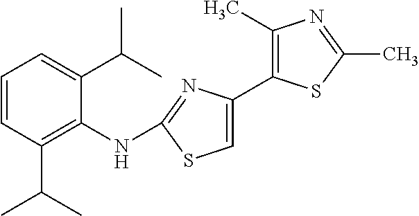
C1=CC(C(C)C)=C(NC2=NC(C3=C(C)N=C(C)S3)=CS2)C(C(C)C)=C1
